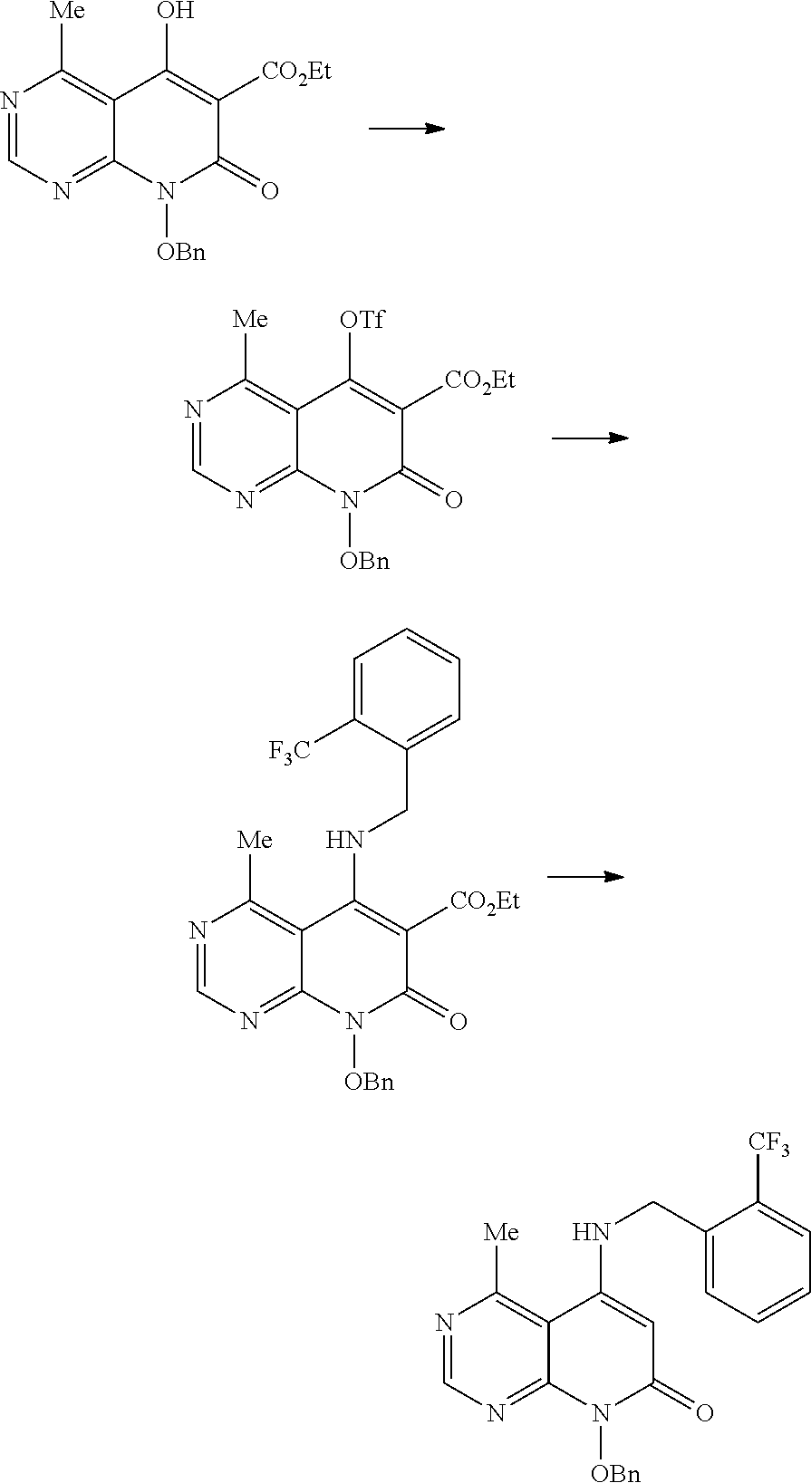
N1=CN=C2C(=C1[Me])C(O)=C([CO2Et])C(=O)N2[OBn].N1=CN=C2C(=C1[Me])C([OTf])=C([CO2Et])C(=O)N2[OBn].N1=CN=C2C(=C1[Me])C(NCC1=CC=CC=C1[F3C])=C([CO2Et])C(=O)N2[OBn].N1=CN=C2C(=C1[Me])C(NCC1=CC=CC=C1[CF3])=CC(=O)N2[OBn]
